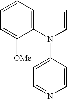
C1=CC2=C(C([OMe])=C1)N(C1=CC=NC=C1)C=C2
